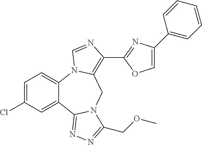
C12=CC=C(Cl)C=C1C1=NN=C(COC)N1CC1=C(C3=NC(C4=CC=CC=C4)=CO3)N=CN21
